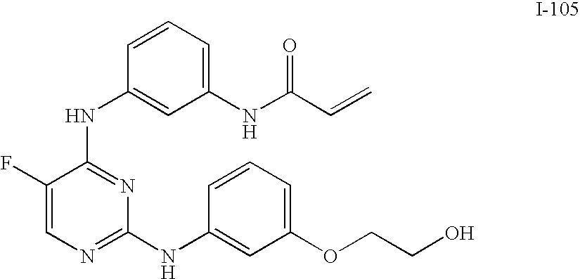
C1(NC(C=C)=O)=CC=CC(NC2=NC(NC3=CC(OCCO)=CC=C3)=NC=C2F)=C1
